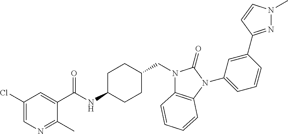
C1(Cl)=CN=C(C)C(C(NC2CCC(CN3C4=C(N(C5=CC=CC(C6=NN(C)C=C6)=C5)C3=O)C=CC=C4)CC2)=O)=C1
